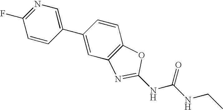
N1=C(F)C=CC(C2=CC3=C(C=C2)OC(NC(NCC)=O)=N3)=C1
